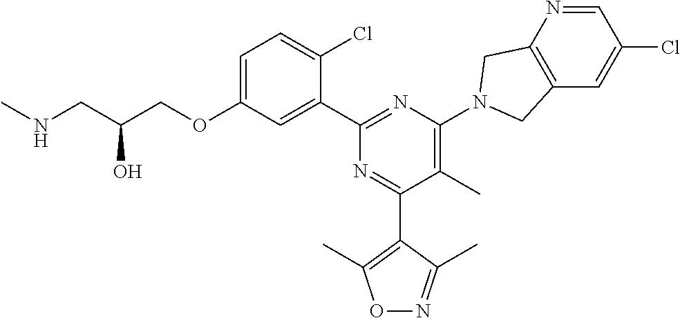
C1=C(OCC(CNC)O)C=C(C2=NC(N3CC4=C(C=C(Cl)C=N4)C3)=C(C)C(C3=C(C)ON=C3C)=N2)C(Cl)=C1
